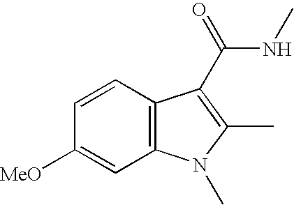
C1([MeO])=CC2=C(C=C1)C(C(NC)=O)=C(C)N2C
